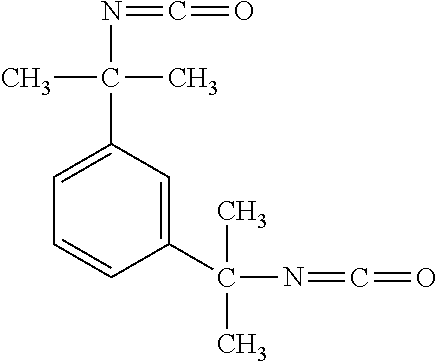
N(C(C1=CC=CC(C(N=C=O)(C)C)=C1)(C)C)=C=O
